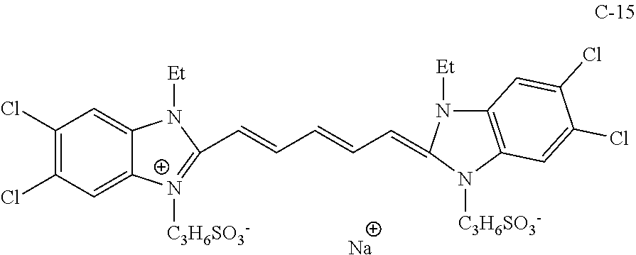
C1(Cl)=C(Cl)C=C2C(=C1)N([Et])C(C=CC=CC=C1N([Et])C3=C(N1[C3H6SO3-])C=C(Cl)C(Cl)=C3)=[N+]2[C3H6SO3-].[Na]
